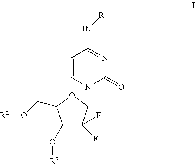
C1(O[R3])C(F)(F)C(N2C(=O)N=C(N[R1])C=C2)OC1CO[R2]
